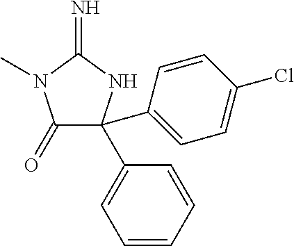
C1(=O)C(C2=CC=CC=C2)(C2=CC=C(Cl)C=C2)NC(=N)N1C
